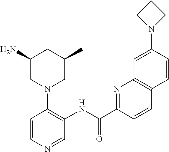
N(C(C1=NC2=C(C=C1)C=CC(N1CCC1)=C2)=O)C1=C(N2CC(C)CC(N)C2)C=CN=C1
